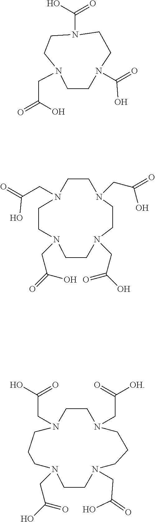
C(N1CCN(C(O)=O)CCN(C(O)=O)CC1)C(O)=O.N1(CC(O)=O)CCN(CC(O)=O)CCN(CC(O)=O)CCN(CC(O)=O)CC1.N1(CC(O)=O)CCN(CC(=O)O)CCCN(CC([OH])=O)CCN(CC(O)=O)CCC1
